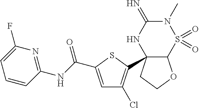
C12C(C3=C(Cl)C=C(C(NC4=NC(F)=CC=C4)=O)S3)(CCO1)NC(=N)N(C)S2(=O)=O
